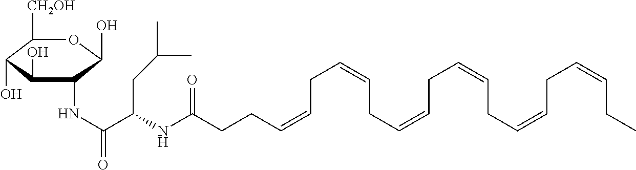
C1([CH2OH])C(O)C(O)C(NC(=O)C(NC(CCC=CCC=CCC=CCC=CCC=CCC=CCC)=O)CC(C)C)C(O)O1
